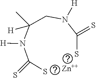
[Zn].C(N(C(S)=S)[H])C(N(C(S)=S)[H])([H])C
